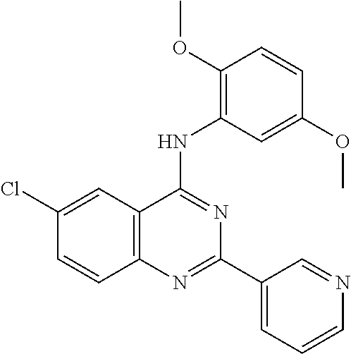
C12=C(C=C(Cl)C=C1)C(NC1=C(OC)C=CC(OC)=C1)=NC(C1=CC=CN=C1)=N2
